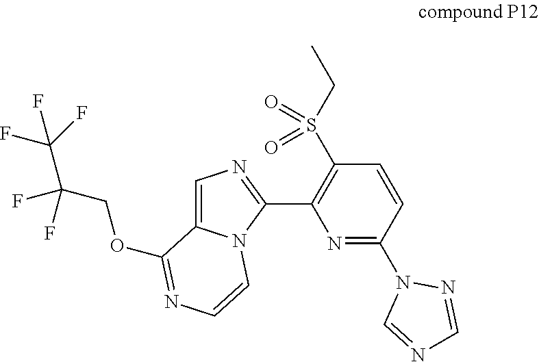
C1=C2N(C(C3=C(S(CC)(=O)=O)C=CC(N4C=NC=N4)=N3)=N1)C=CN=C2OCC(C(F)(F)F)(F)F
